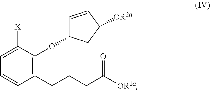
C1=C([X])C(OC2C=CC([OR2a])C2)=C(CCCC([OR1a])=O)C=C1
